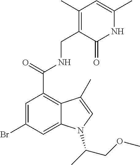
BrC1=CC(C(NCC2=C(C)C=C(C)NC2=O)=O)=C2C(=C1)N(C(C)COC)C=C2C
